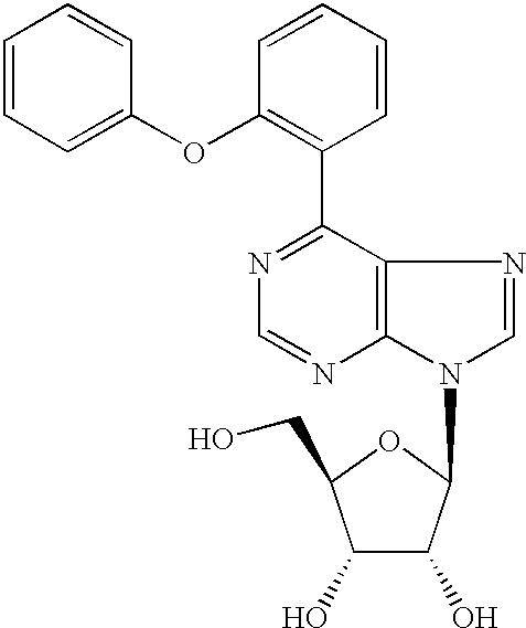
C1(C2=C(OC3=CC=CC=C3)C=CC=C2)=NC=NC2=C1N=CN2C1C(O)C(O)C(CO)O1
